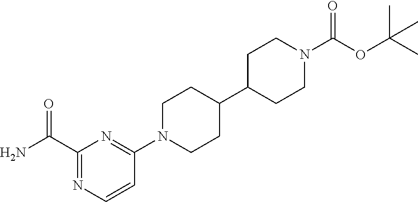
C1(C(N)=O)=NC=CC(N2CCC(C3CCN(C(OC(C)(C)C)=O)CC3)CC2)=N1
